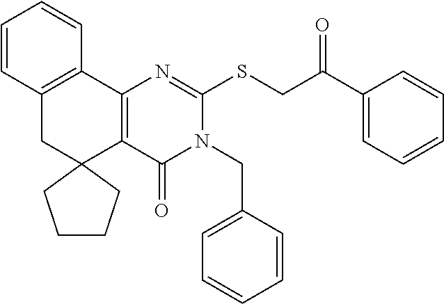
C12=C(C3=C(CC14CCCC4)C=CC=C3)N=C(SCC(C1=CC=CC=C1)=O)N(CC1=CC=CC=C1)C2=O
